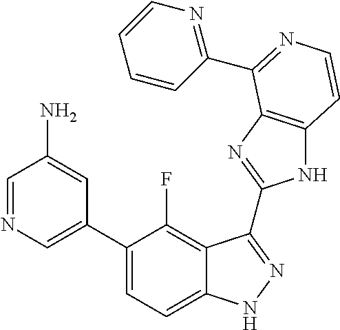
C1=C(C2=CC=C3C(=C2F)C(C2=NC4=C(N2)C=CN=C4C2=NC=CC=C2)=NN3)C=C(N)C=N1
